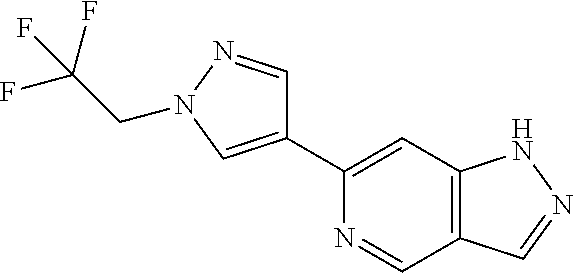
N1=CC2=C(C=C1C1=CN(CC(F)(F)F)N=C1)NN=C2
